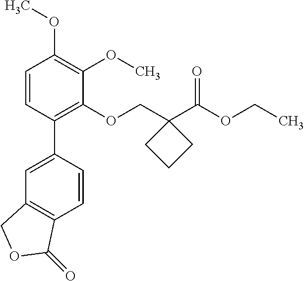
C1=CC(C2=CC3=C(C=C2)C(=O)OC3)=C(OCC2(C(OCC)=O)CCC2)C(OC)=C1OC
